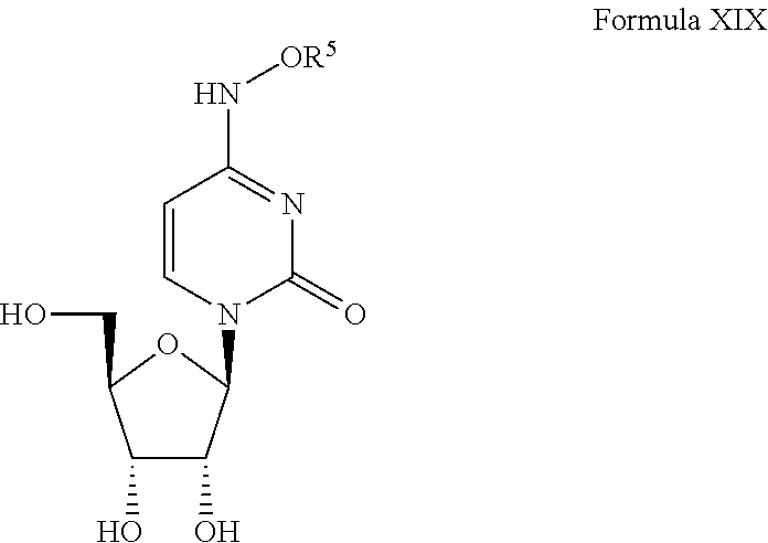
C1(O)C(O)C(N2C(=O)N=C(N[OR5])C=C2)OC1CO
